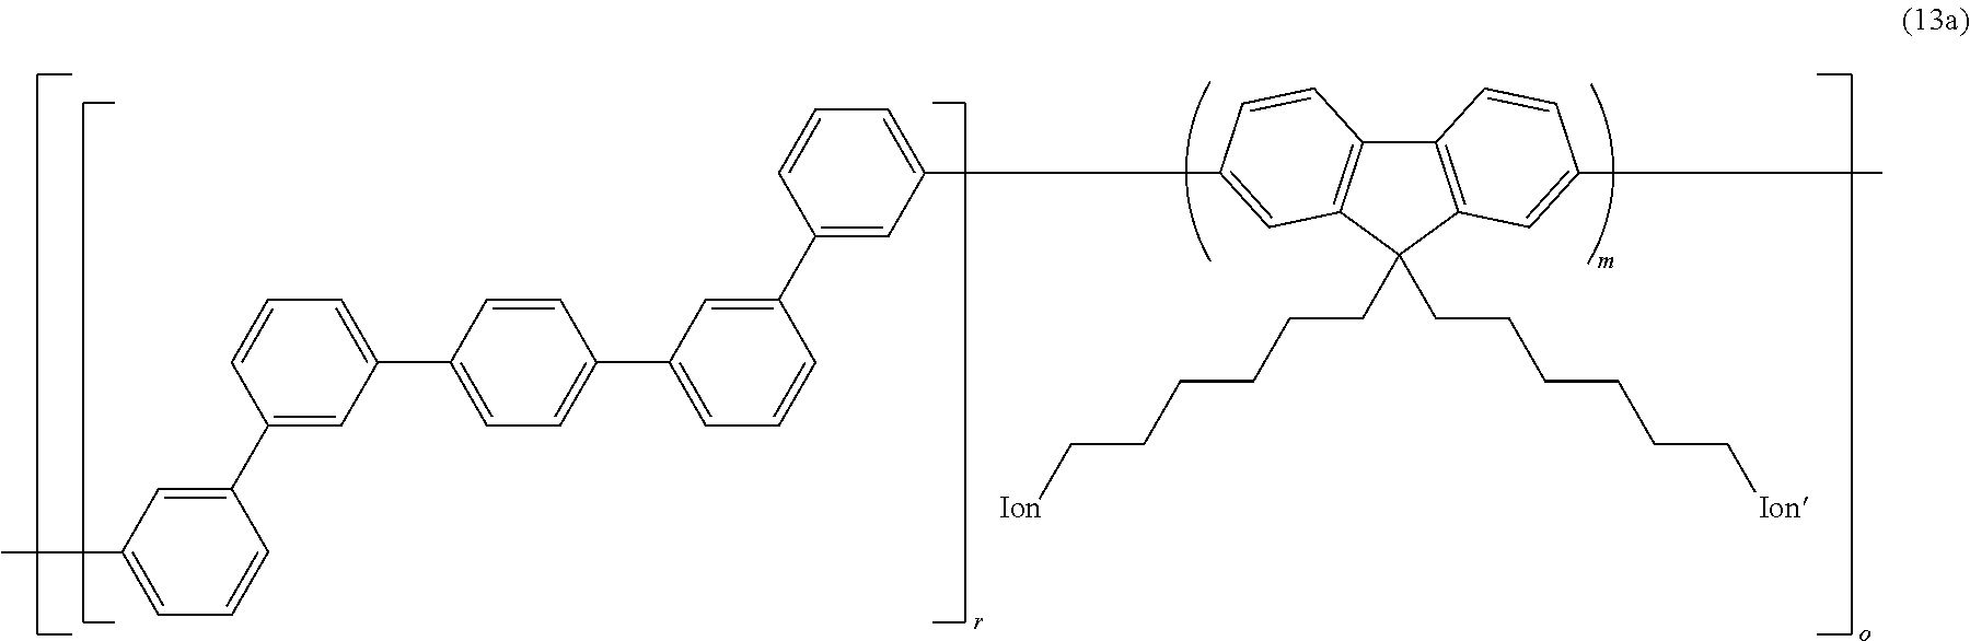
C(C1(CCCCCC[Ion])C2=C(C3=C1C=C(C1=CC=CC(C4=CC(C5=CC=C(C6=CC=CC(C7=CC(C)=CC=C7)=C6)C=C5)=CC=C4)=C1)C=C3)C=CC(C)=C2)CCCCC[Ion]
